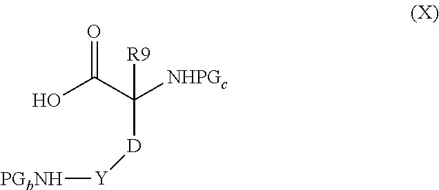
OC(C([NHPGc])([D][Y][PGbNH])[R9])=O
